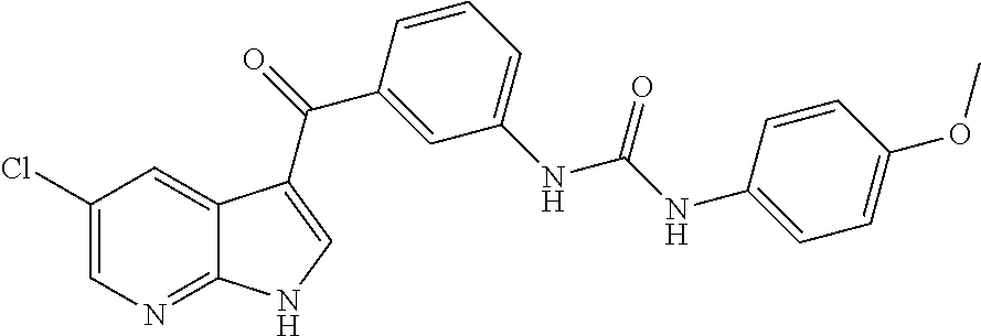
C1(Cl)=CN=C2C(=C1)C(C(=O)C1=CC(NC(NC3=CC=C(OC)C=C3)=O)=CC=C1)=CN2
